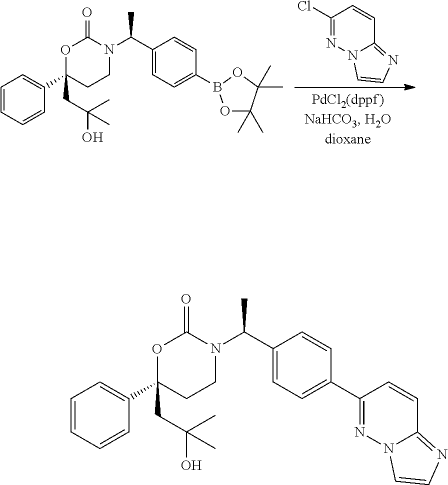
C1(Cl)=NN2C(=NC=C2)C=C1.C1=CC=CC(C2(CC(O)(C)C)CCN(C(C3=CC=C(B4OC(C)(C)C(C)(C)O4)C=C3)C)C(=O)O2)=C1.C1=CC=CC(C2(CC(O)(C)C)CCN(C(C3=CC=C(C4=NN5C(=NC=C5)C=C4)C=C3)C)C(=O)O2)=C1
